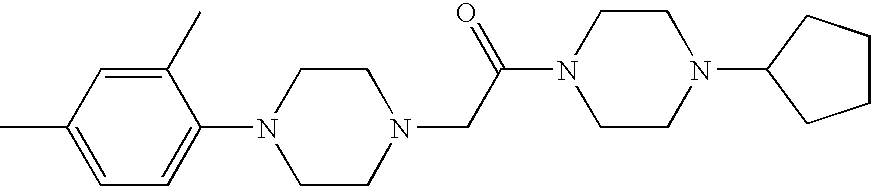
C1(N2CCN(CC(N3CCN(C4CCCC4)CC3)=O)CC2)=CC=C(C)C=C1C
